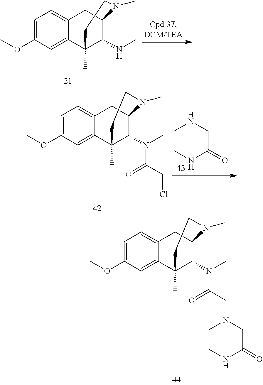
C12=CC=C(OC)C=C1C1(C)C(NC)C(C2)N(C)CC1.C12=CC=C(OC)C=C1C1(C)C(N(C)C(CCl)=O)C(C2)N(C)CC1.C1CNC(=O)CN1.C12=CC=C(OC)C=C1C1(C)C(N(C)C(CN3CCNC(=O)C3)=O)C(C2)N(C)CC1
